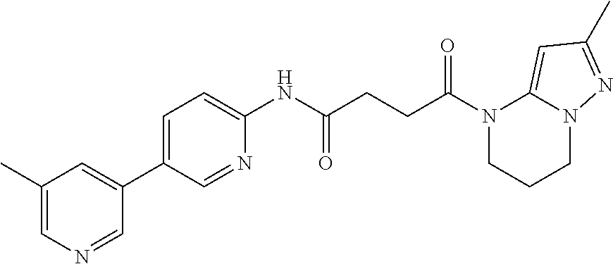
C1(C)=CN=CC(C2=CC=C(NC(CCC(N3CCCN4C3=CC(C)=N4)=O)=O)N=C2)=C1
